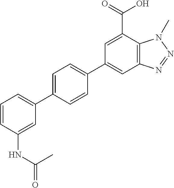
C12=C(C(C(=O)O)=CC(C3=CC=C(C4=CC=CC(NC(=O)C)=C4)C=C3)=C1)N(C)N=N2
